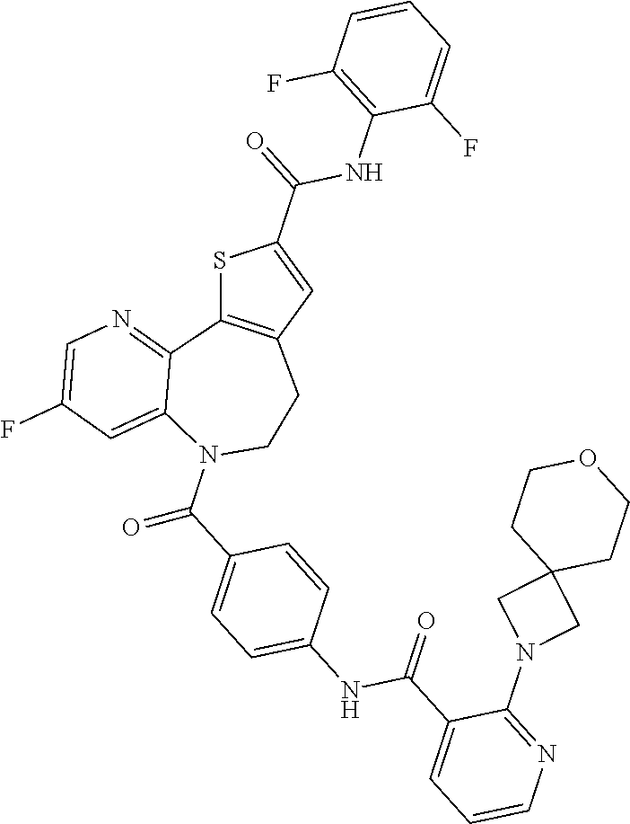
S1C2=C(C=C1C(NC1=C(F)C=CC=C1F)=O)CCN(C(=O)C1=CC=C(NC(=O)C3=CC=CN=C3N3CC4(C3)CCOCC4)C=C1)C1=CC(F)=CN=C21
